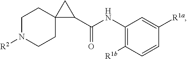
C1(NC(C2C3(CCN([R2])CC3)C2)=O)=C([R1b])C=CC([R1a])=C1
